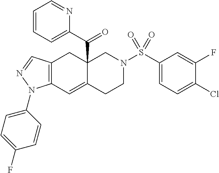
C12(C(=O)C3=CC=CC=N3)C(=CC3=C(C1)C=NN3C1=CC=C(F)C=C1)CCN(S(C1=CC=C(Cl)C(F)=C1)(=O)=O)C2
